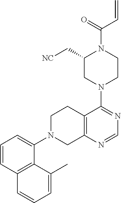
C1N(C2=CC=CC3=C2C(C)=CC=C3)CC2=C(C1)C(N1CCN(C(=O)C=C)C(C[NC])C1)=NC=N2
